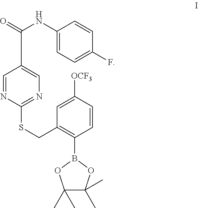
C1(NC(=O)C2=CN=C(SCC3=C(B4OC(C)(C)C(C)(C)O4)C=CC([OCF3])=C3)N=C2)=CC=C(F)C=C1
